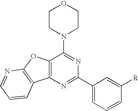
C12=C(N=C(C3=CC=CC([R])=C3)N=C1N1CCOCC1)C1=C(O2)N=CC=C1
